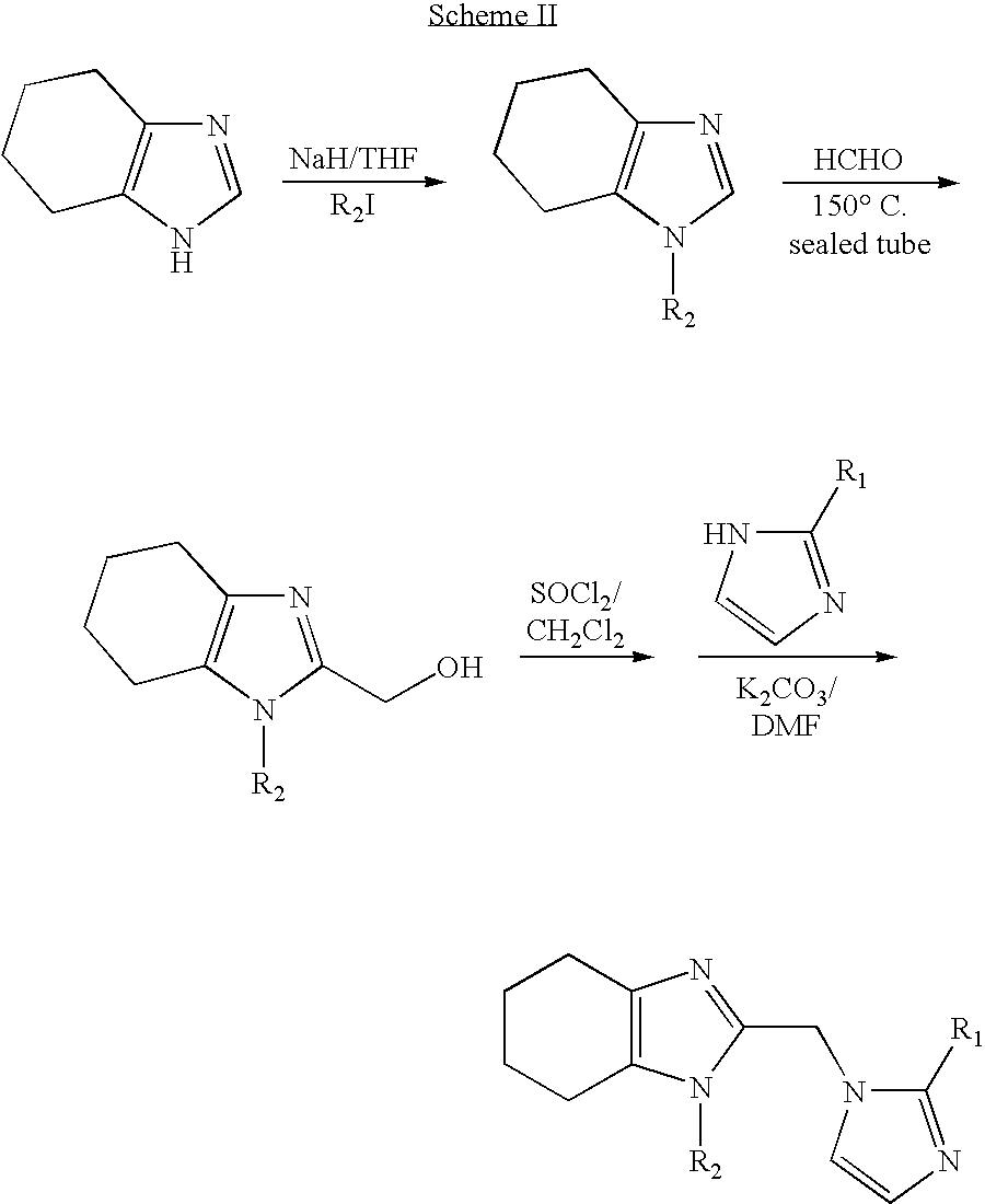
N1=CNC2=C1CCCC2.N1=CN([R2])C2=C1CCCC2.[HCHO].N1=C(CO)N([R2])C2=C1CCCC2.C1([R1])=NC=CN1.C1CCC2=C(C1)N=C(CN1C([R1])=NC=C1)N2[R2]
